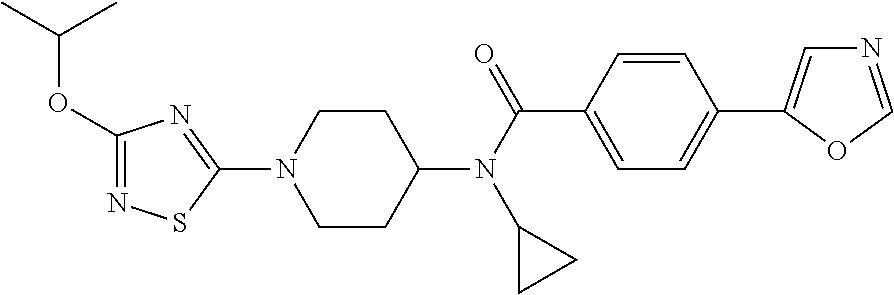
C1CC(N(C(C2=CC=C(C3=CN=CO3)C=C2)=O)C2CC2)CCN1C1=NC(OC(C)C)=NS1
